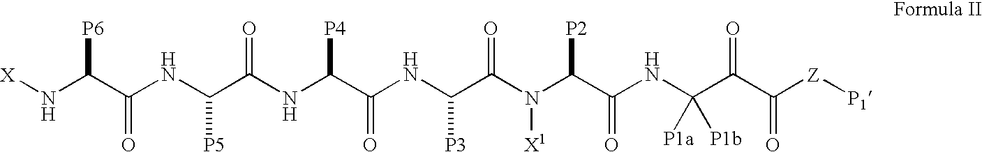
N(C(C(NC(C(NC(C(NC(C(N(C(C(NC(C(C([Z][P1])=O)=O)([P1a])[P1b])=O)[P2])[X1])=O)[P3])=O)[P4])=O)[P5])=O)[P6])[X]
